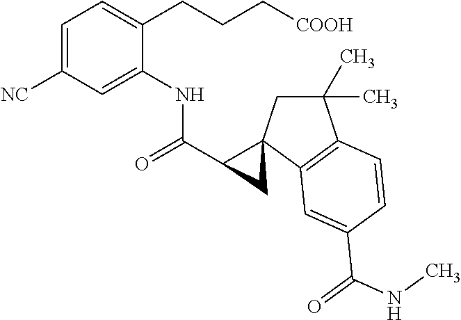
C1(C(=O)NC2=CC([NC])=CC=C2CCC[COOH])CC12CC(C)(C)C1=C2C=C(C(=O)NC)C=C1
